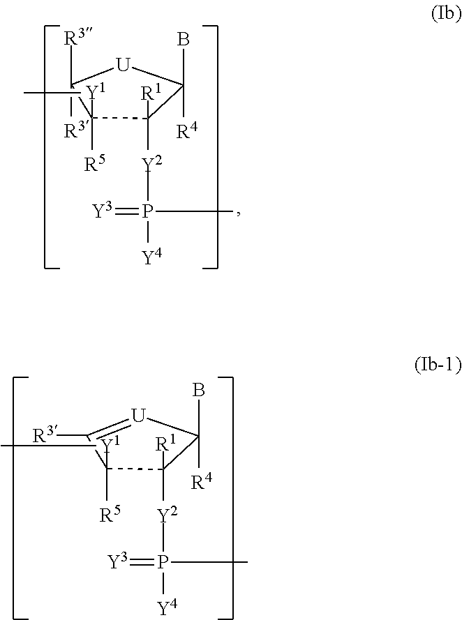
C1([R3])([R3])C([Y1]C)([R5])C([R1])([Y2]P([Y4])(=[Y3])C)C(B)([R4])[U]1.C1([R3])=[U]C(B)([R4])C([R1])([Y2]P([Y4])(=[Y3])C)C1([Y1]C)[R5]
